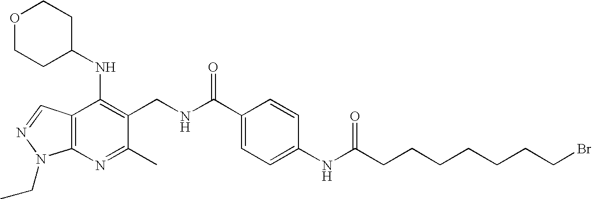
O1CCC(NC2=C(CNC(C3=CC=C(NC(CCCCCCCBr)=O)C=C3)=O)C(C)=NC3=C2C=NN3CC)CC1
